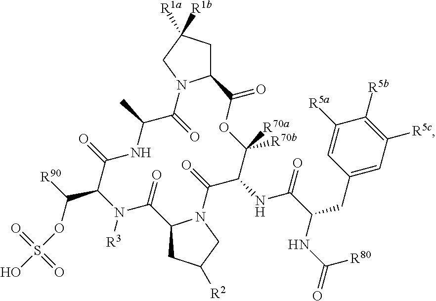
C12CC([R1a])([R1b])CN1C(=O)C(C)NC(=O)C(C([R90])OS(=O)(=O)O)N([R3])C(=O)C1CC([R2])CN1C(=O)C(NC(=O)C(NC([R80])=O)CC1=CC([R5c])=C([R5b])C([R5a])=C1)C([R70a])([R70b])OC2=O
